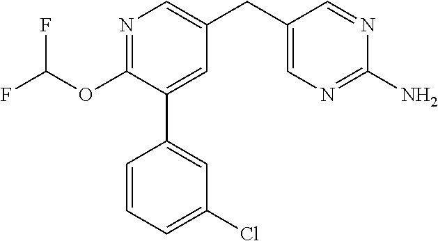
N1=C(OC(F)F)C(C2=CC(Cl)=CC=C2)=CC(CC2=CN=C(N)N=C2)=C1
